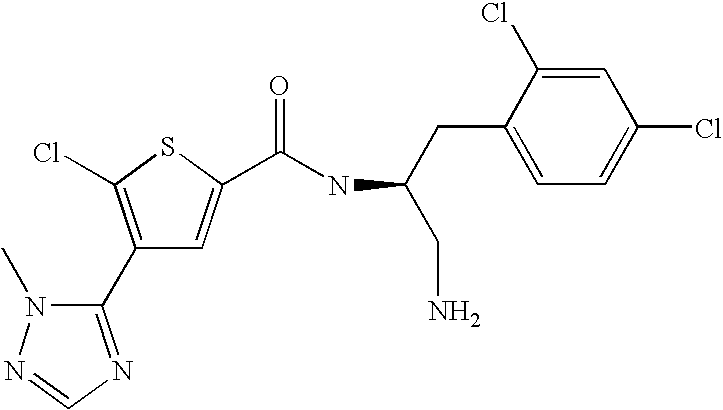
C1(C2=NC=NN2C)=C(Cl)SC(C(NC(CN)CC2=CC=C(Cl)C=C2Cl)=O)=C1
